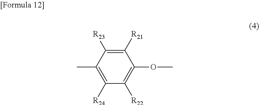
CC1=C([R24])C([R22])=C(OC)C([R21])=C1[R23]
